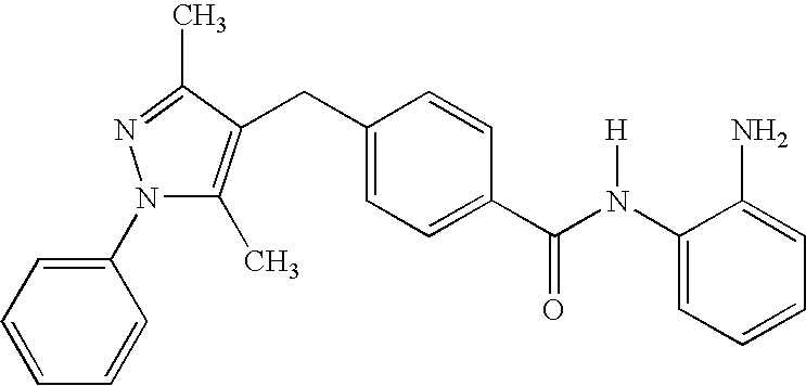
C1(N(C(C2=CC=C(CC3=C(C)N(C4=CC=CC=C4)N=C3C)C=C2)=O)[H])=CC=CC=C1N
